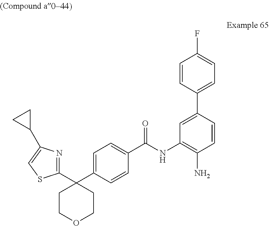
C1=CC(C2=CC=C(F)C=C2)=CC(NC(C2=CC=C(C3(C4=NC(C5CC5)=CS4)CCOCC3)C=C2)=O)=C1N
